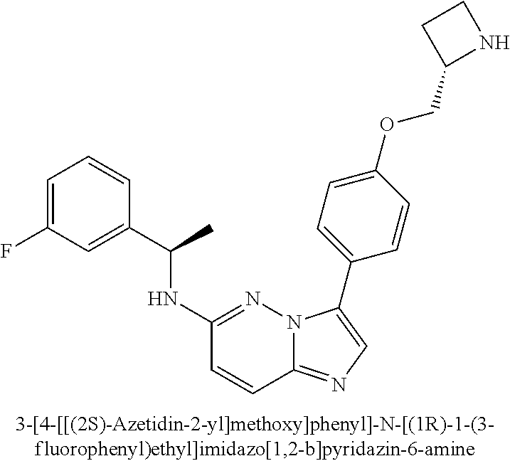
C1(NC(C2=CC(F)=CC=C2)C)=NN2C(=NC=C2C2=CC=C(OCC3NCC3)C=C2)C=C1
